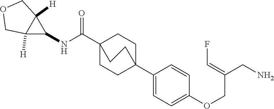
C1(C23CCC(C(NC4C5([H])C4([H])COC5)=O)(CC2)CC3)=CC=C(OCC(CN)=CF)C=C1
